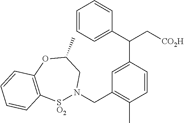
C1=CC=C(C(C2=CC(CN3[SO2]C4=C(OC(C)C3)C=CC=C4)=C(C)C=C2)C[CO2H])C=C1
